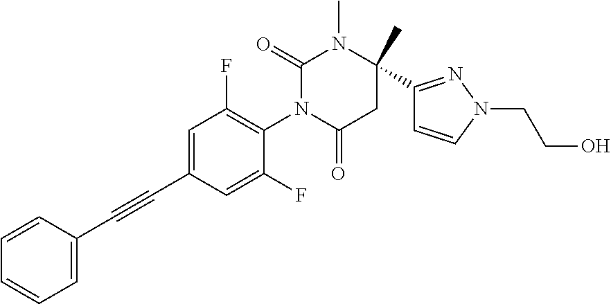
C1=C(C#CC2=CC=CC=C2)C=C(F)C(N2C(=O)CC(C)(C3=NN(CCO)C=C3)N(C)C2=O)=C1F
